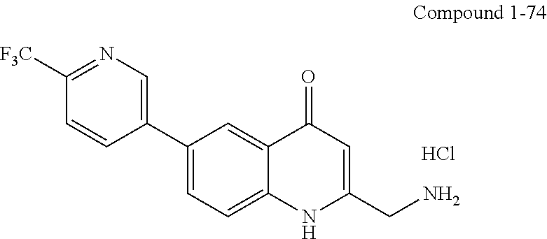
C1([F3C])=NC=C(C2=CC=C3C(=C2)C(=O)C=C(CN)N3)C=C1.Cl
